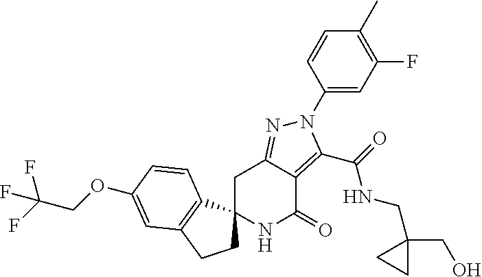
C1C2=NN(C3=CC(F)=C(C)C=C3)C(C(=O)NCC3(CO)CC3)=C2C(=O)NC12CCC1=C2C=CC(OCC(F)(F)F)=C1
